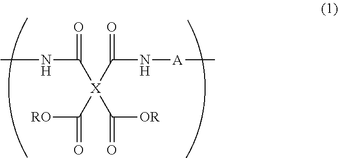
CNC(=O)[X](C([RO])=O)(C(=O)N[A]C)C(=O)[OR]
